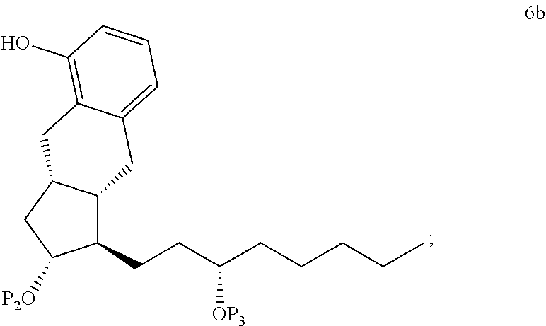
C12C(CCC(CCCCC)[OP3])C([P2O])CC1CC1=C(O)C=CC=C1C2
